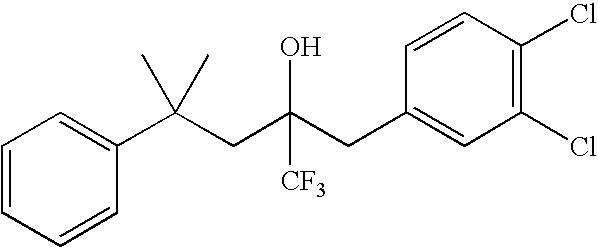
C1=CC(C(CC(CC2=CC(Cl)=C(Cl)C=C2)([CF3])O)(C)C)=CC=C1
